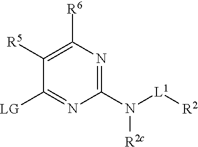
C1([R5])=C([R6])N=C(N([R2c])[L1][R2])N=C1[LG]
